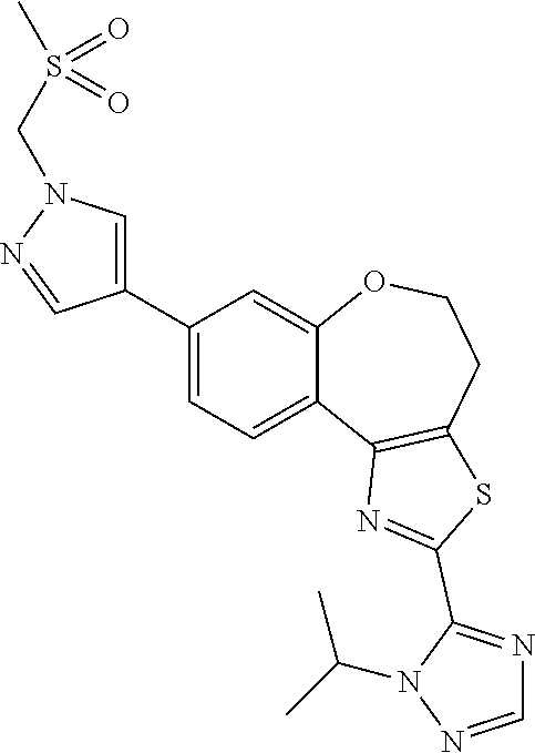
C1=C(C2=CN(CS(=O)(C)=O)N=C2)C=C2C(=C1)C1=C(CCO2)SC(C2=NC=NN2C(C)C)=N1
